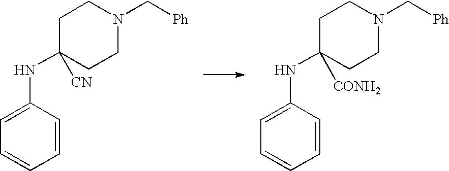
C1=CC(NC2([CN])CCN(C[Ph])CC2)=CC=C1.C1=CC(NC2([CONH2])CCN(C[Ph])CC2)=CC=C1
